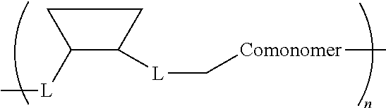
C1([L]C)C([L]C[Comonomer]C)CC1
